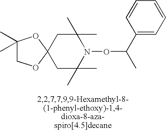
C1(C)(C)COC2(O1)CC(C)(C)N(OC(C)C1=CC=CC=C1)C(C)(C)C2
